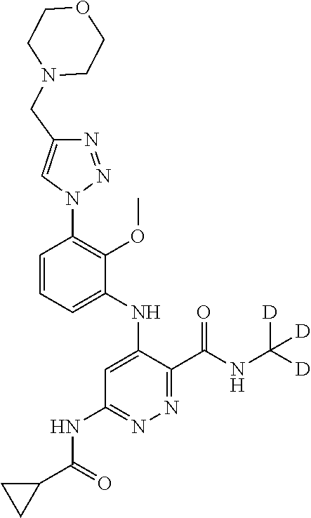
C1=CC=C(NC2=CC(NC(C3CC3)=O)=NN=C2C(NC([D])([D])[D])=O)C(OC)=C1N1N=NC(CN2CCOCC2)=C1
